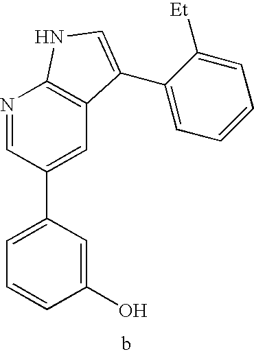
C1(O)=CC(C2=CC3=C(N=C2)NC=C3C2=CC=CC=C2[Et])=CC=C1
